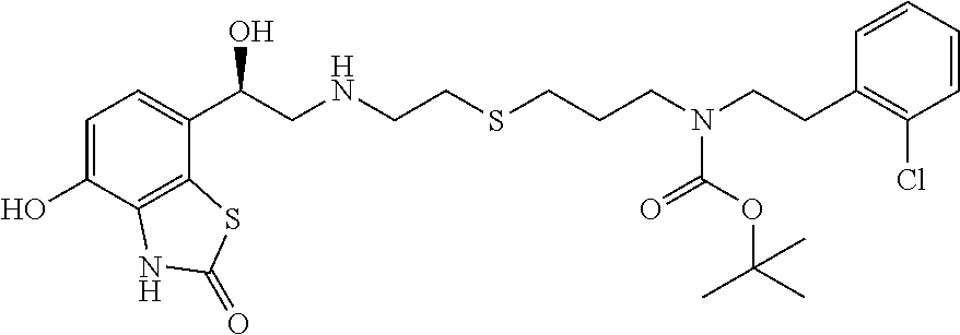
C1=C(O)C2=C(C(C(CNCCSCCCN(CCC3=C(Cl)C=CC=C3)C(=O)OC(C)(C)C)O)=C1)SC(=O)N2
